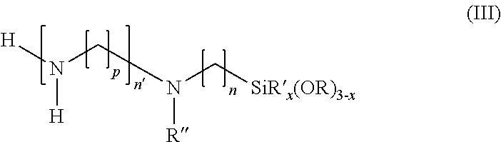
[H]N(CN(C[SiRx(OR)3-x])[R])[H]
